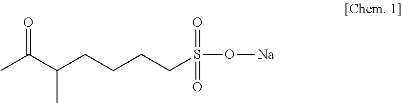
O=C(C(CCCCS(=O)(=O)O[Na])C)C
